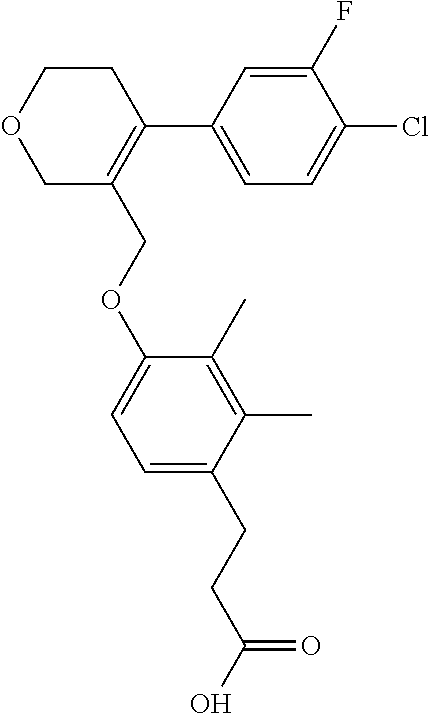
C1C(COC2=CC=C(CCC(=O)O)C(C)=C2C)=C(C2=CC=C(Cl)C(F)=C2)CCO1
